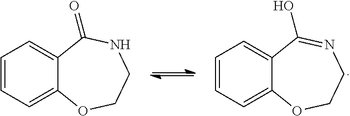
C1=CC=C2C(=C1)C(O)=NCCO2.C1=CC=C2C(=C1)C(=O)NCCO2
